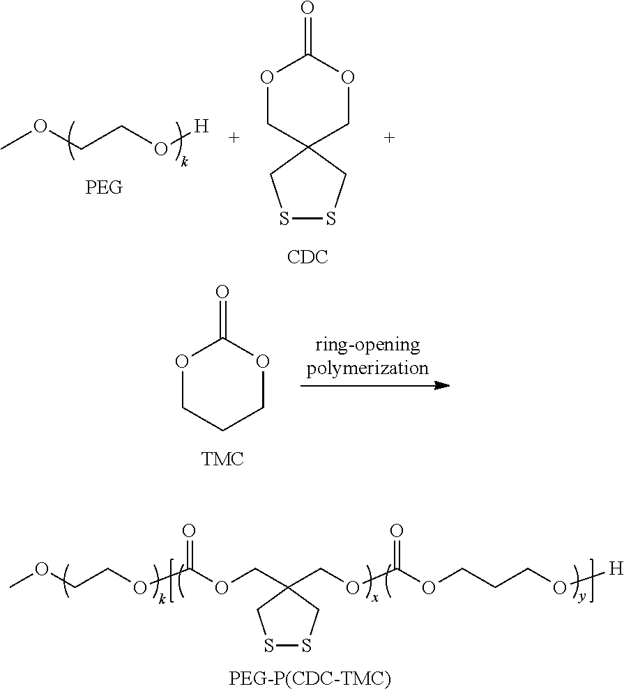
COCCO[H].O1CC2(COC1=O)CSSC2.[CDC].O1CCCOC1=O.COCCOC(OCC1(COC(OCCCO[H])=O)CSSC1)=O
